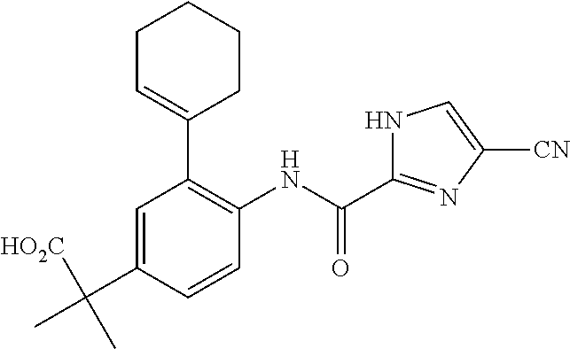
C1=C(C(C)([HO2C])C)C=CC(NC(=O)C2=NC([CN])=CN2)=C1C1=CCCCC1
